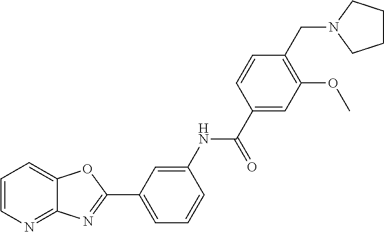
C1=C(NC(C2=CC(OC)=C(CN3CCCC3)C=C2)=O)C=CC=C1C1=NC2=NC=CC=C2O1
